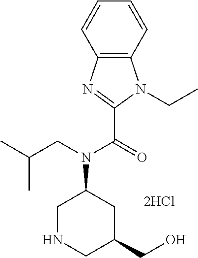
C12=C(N=C(C(=O)N(CC(C)C)C3CNCC(CO)C3)N1CC)C=CC=C2
